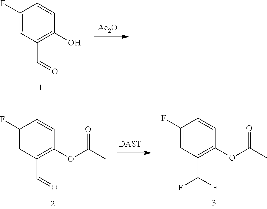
[DAST].C1(F)=CC(C=O)=C(OC(C)=O)C=C1.C1(F)=CC(C(F)F)=C(OC(C)=O)C=C1.[Ac2O].C1(F)=CC(C=O)=C(O)C=C1
